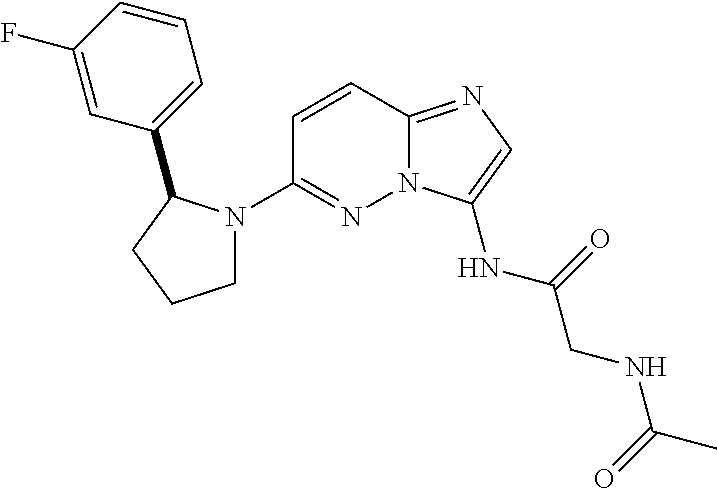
N12C(=NC=C1NC(CNC(C)=O)=O)C=CC(N1CCCC1C1=CC=CC(F)=C1)=N2
